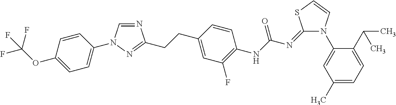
N1=CN(C2=CC=C(OC(F)(F)F)C=C2)N=C1CCC1=CC(F)=C(NC(=O)N=C2N(C3=CC(C)=CC=C3C(C)C)C=CS2)C=C1
